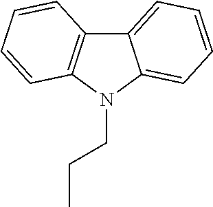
C12=C(N(CCC)C3=CC=CC=C13)C=CC=C2
